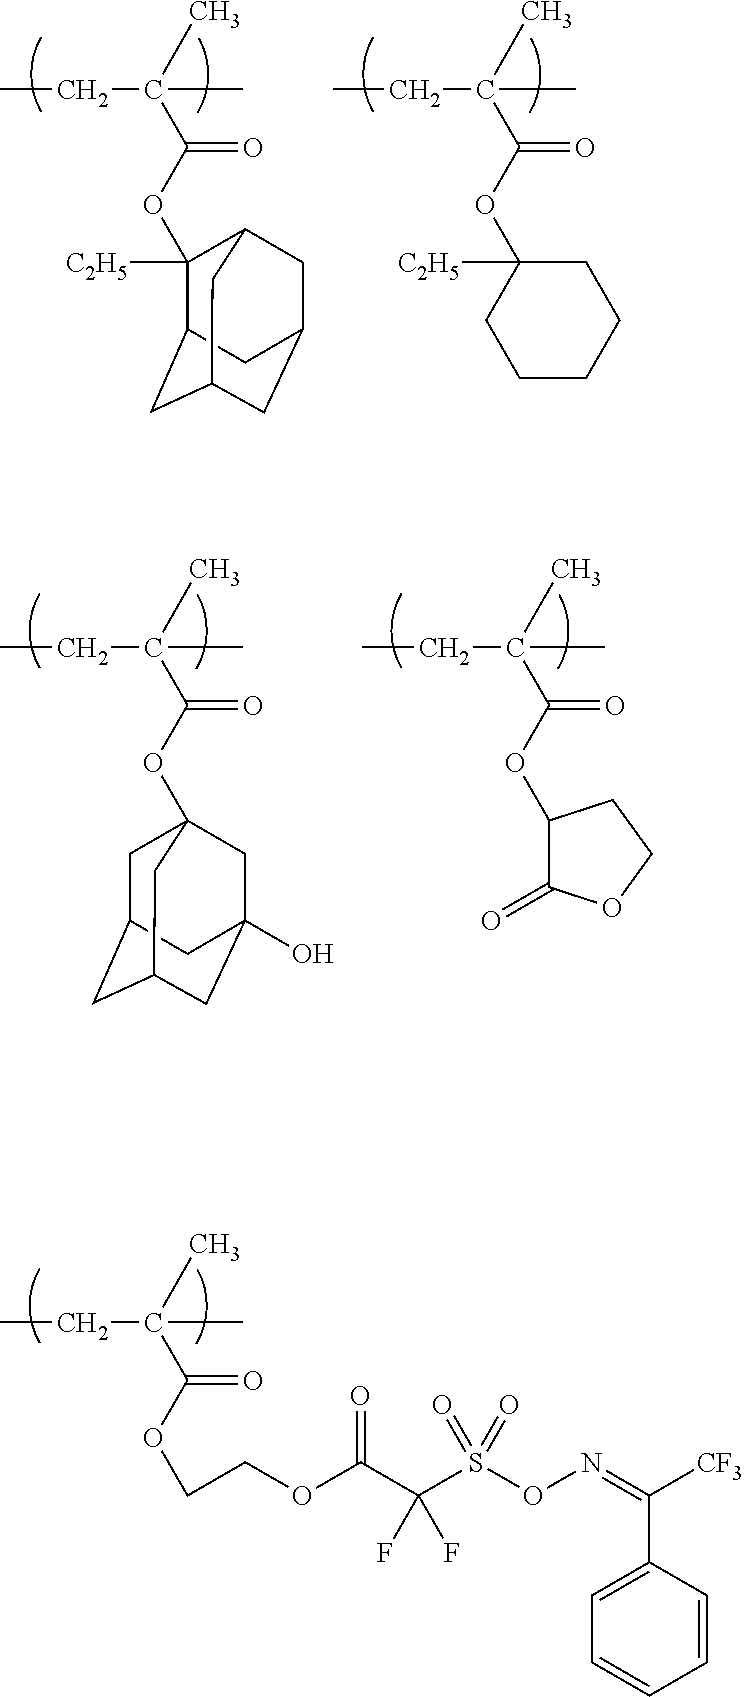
CCC(C)(C(=O)OC1([C2H5])C2CC3CC(CC1C3)C2)C.CCC(C)(C(=O)OC1([C2H5])CCCCC1)C.CCC(C)(C(=O)OC12CC3CC(CC(O)(C1)C3)C2)C.CCC(C)(C(=O)OC1C(=O)OCC1)C.CCC(C)(C(=O)OCCOC(C(S(ON=C(C1=CC=CC=C1)[CF3])(=O)=O)(F)F)=O)C
